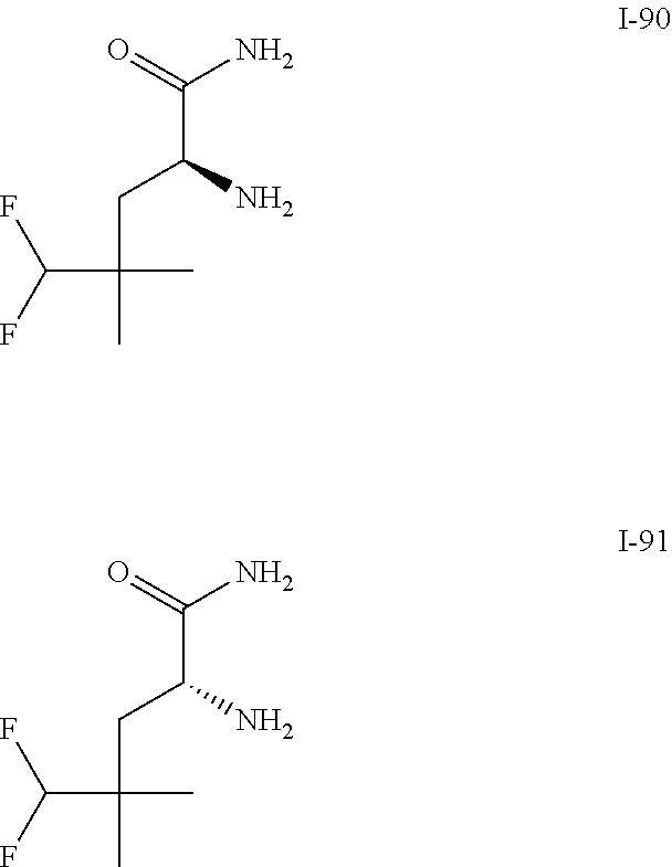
O=C(N)C(N)CC(C)(C)C(F)F.O=C(N)C(N)CC(C)(C)C(F)F
